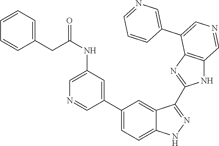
C(NC1=CN=CC(C2=CC=C3C(=C2)C(C2=NC4=C(N2)C=NC=C4C2=CN=CC=C2)=NN3)=C1)(=O)CC1=CC=CC=C1
